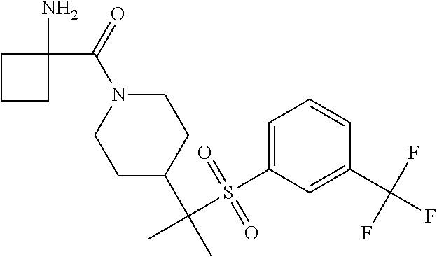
N1(C(C2(N)CCC2)=O)CCC(C(C)(S(C2=CC=CC(C(F)(F)F)=C2)(=O)=O)C)CC1
